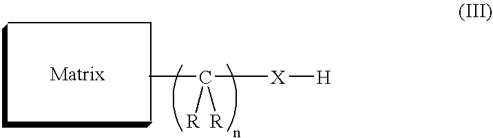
CC([X][H])([R])[R]
